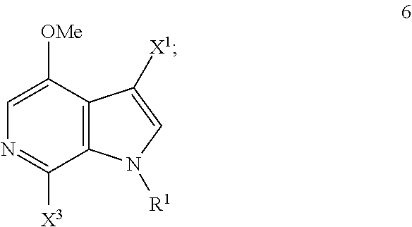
C12=C(C([OMe])=CN=C1[X3])C([X1])=CN2[R1]
